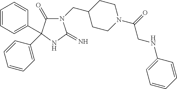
C1CC(CN2C(=O)C(C3=CC=CC=C3)(C3=CC=CC=C3)NC2=N)CCN1C(=O)CNC1=CC=CC=C1
